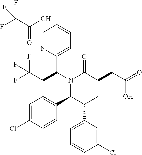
N1(C(CC(F)(F)F)C2=CC=CC=N2)C(C2=CC=C(Cl)C=C2)C(C2=CC=CC(Cl)=C2)CC(CC(=O)O)(C)C1=O.C(C(O)=O)(F)(F)F
